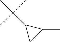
C1(C)C(C(C)(C)C)C1
